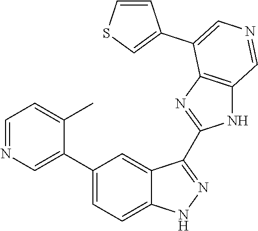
C1(C2=CN=CC=C2C)=CC=C2C(=C1)C(C1=NC3=C(N1)C=NC=C3C1=CSC=C1)=NN2
